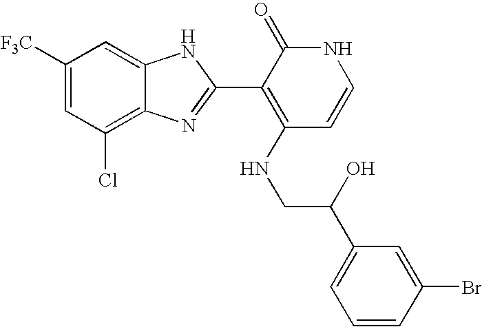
C1(Cl)=C2C(=CC([F3C])=C1)NC(C1=C(NCC(C3=CC=CC(Br)=C3)O)C=CNC1=O)=N2
